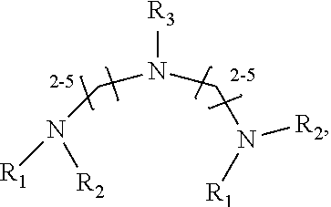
[R1]N(CN(CN([R2])[R1])[R3])[R2]
